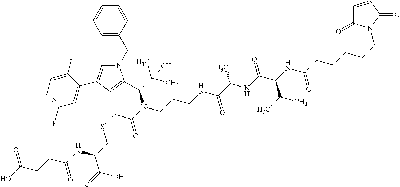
C1=CC(CN2C=C(C3=CC(F)=CC=C3F)C=C2C(N(C(CSCC(NC(CCC(O)=O)=O)C(O)=O)=O)CCCNC(C(NC(C(NC(CCCCCN2C(=O)C=CC2=O)=O)C(C)C)=O)C)=O)C(C)(C)C)=CC=C1
